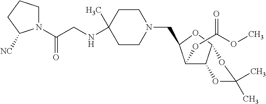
N1(C(CNC2(C)CCN(CC3C(OC(OC)=O)C4C(O3)OC(C)(C)O4)CC2)=O)CCCC1[NC]
